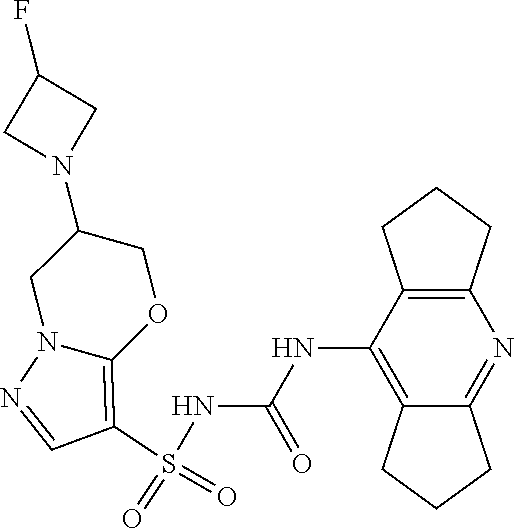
S(NC(NC1=C2C(=NC3=C1CCC3)CCC2)=O)(C1=C2N(N=C1)CC(N1CC(F)C1)CO2)(=O)=O
